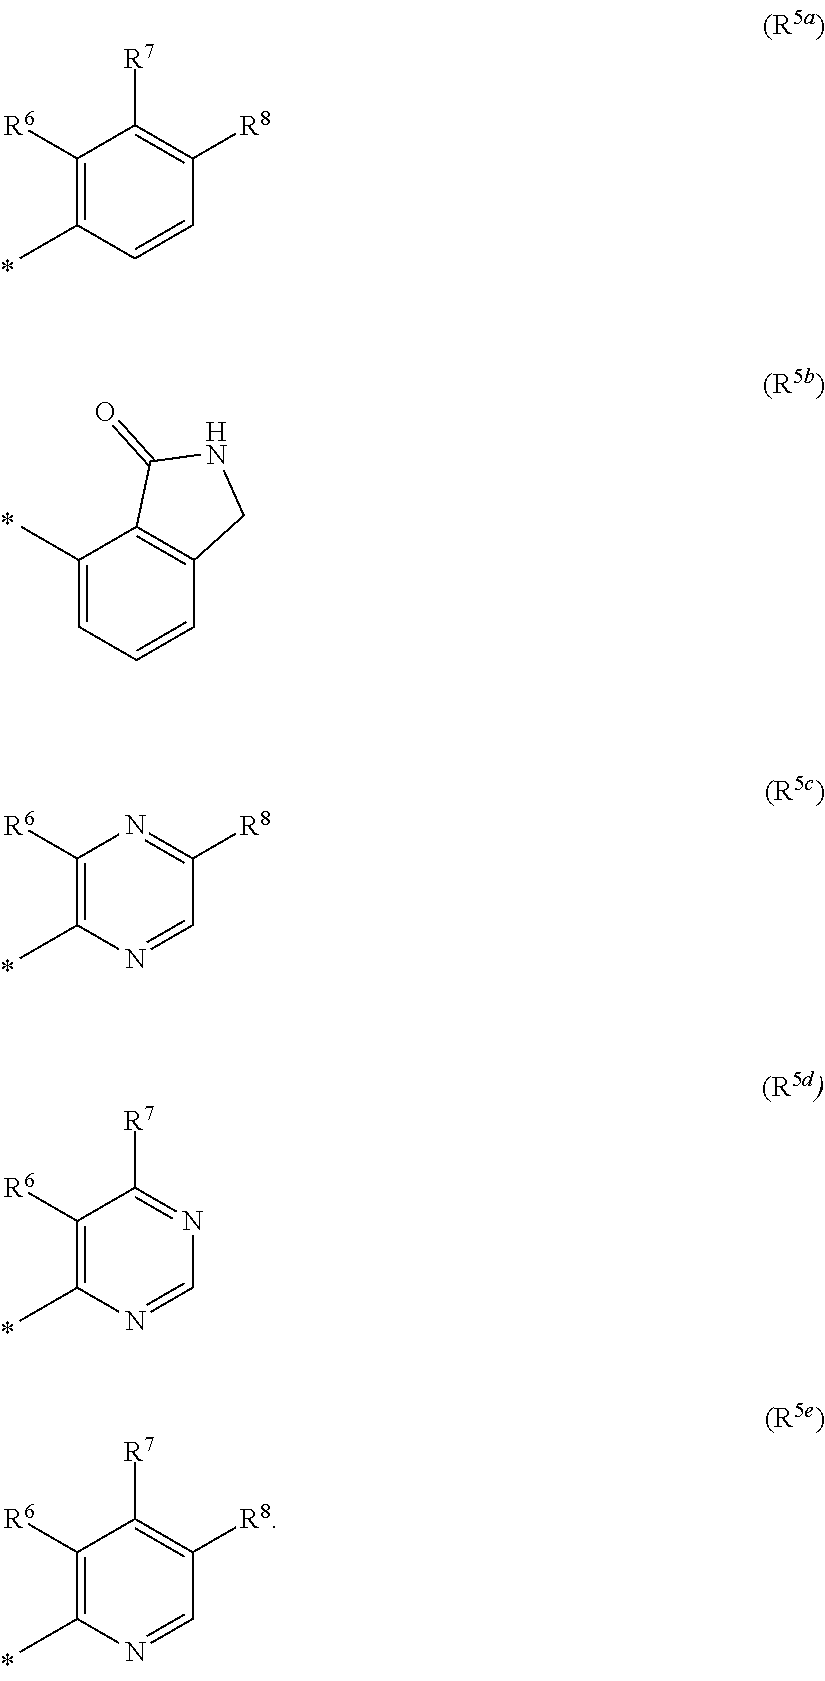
C1([R6])=C(C)C=CC([R8])=C1[R7].C1(C)=CC=CC2=C1C(=O)NC2.C1([R6])=C(C)N=CC([R8])=N1.C1([R6])=C(C)N=CN=C1[R7].C1([R6])=C(C)N=CC([R8])=C1[R7]
